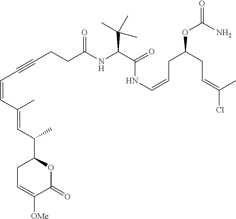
C1C=C([OMe])C(=O)OC1C(C=C(C=CC#CCCC(NC(C(=O)NC=CCC(CC=C(C)Cl)OC(N)=O)C(C)(C)C)=O)C)C
